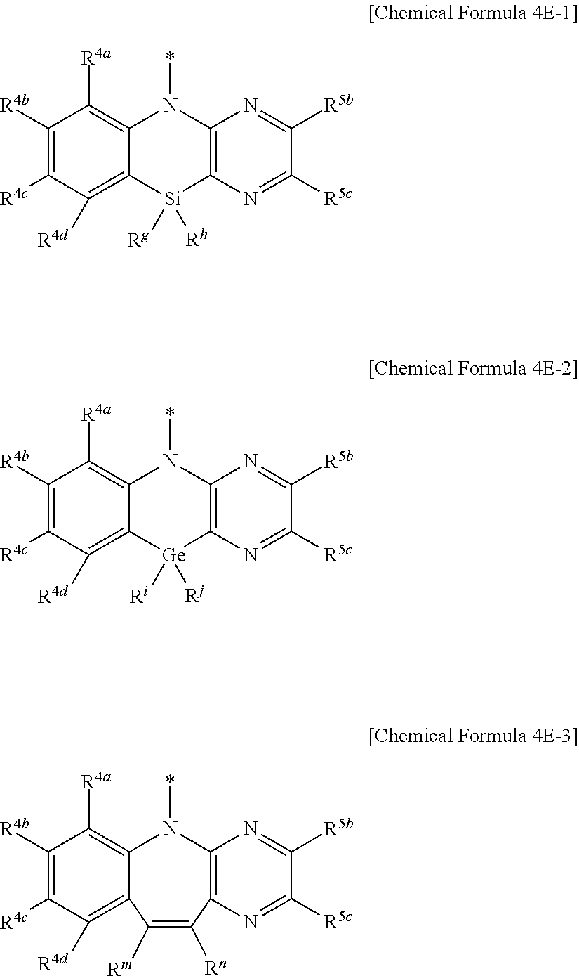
C1([R4b])=C([R4c])C([R4d])=C2C(=C1[R4a])N(*)C1=C([Si]2([Rg])[Rh])N=C([R5c])C([R5b])=N1.C1([R4b])=C([R4c])C([R4d])=C2C(=C1[R4a])N(*)C1=C([Ge]2([Ri])[Rj])N=C([R5c])C([R5b])=N1.C1([R4b])=C([R4c])C([R4d])=C2C(=C1[R4a])N(*)C1=C(N=C([R5c])C([R5b])=N1)C([Rn])=C2[Rm]
